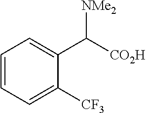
C1=CC=C([CF3])C(C([CO2H])[NMe2])=C1
